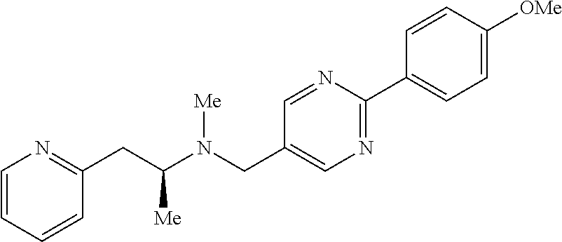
C1=CC=CC(CC(N(CC2=CN=C(C3=CC=C([OMe])C=C3)N=C2)[Me])[Me])=N1
